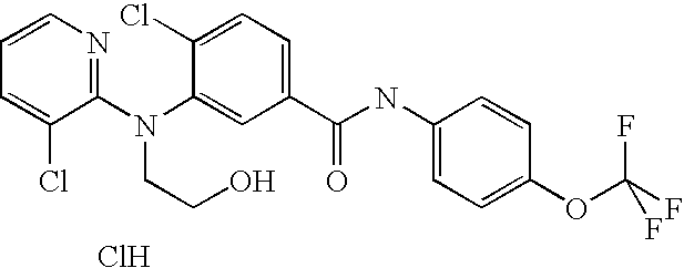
Cl.C1=CN=C(N(C2=CC(C(NC3=CC=C(OC(F)(F)F)C=C3)=O)=CC=C2Cl)CCO)C(Cl)=C1
